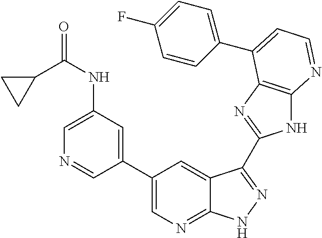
C1(C2=CN=C3C(=C2)C(C2=NC4=C(N2)N=CC=C4C2=CC=C(F)C=C2)=NN3)=CC(NC(=O)C2CC2)=CN=C1
